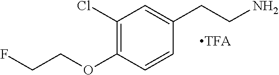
C1(Cl)=C(OCCF)C=CC(CCN)=C1
